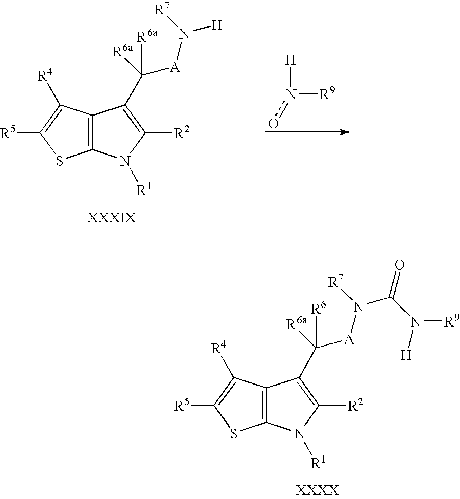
C12=C(C([R4])=C([R5])S1)C(C([A]N([H])[R7])([R6a])[R6a])=C([R2])N2[R1].n([R9])([H])o.C12=C(C([R4])=C([R5])S1)C(C([A]N(C(=O)N([R9])[H])[R7])([R6a])[R6])=C([R2])N2[R1]
